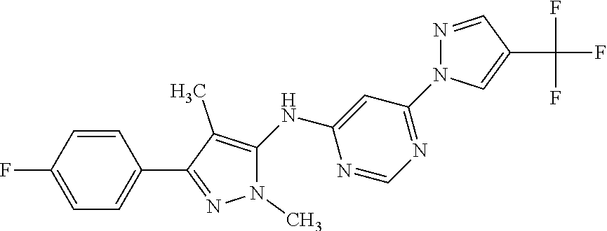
C1(F)=CC=C(C2=NN(C)C(NC3=CC(N4N=CC(C(F)(F)F)=C4)=NC=N3)=C2C)C=C1
